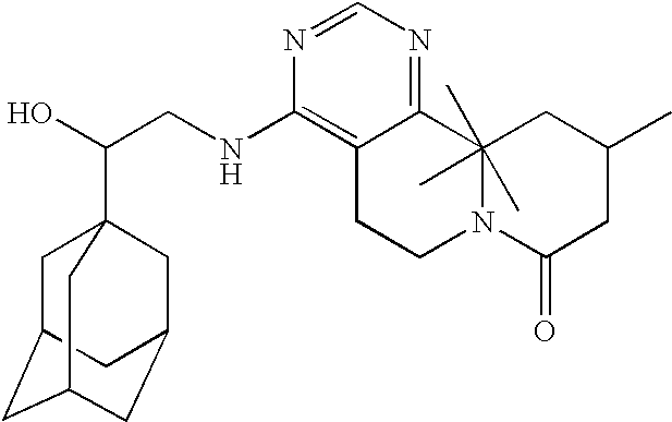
C(CNC1=C2C(=NC=N1)C1(C)(C)(C)N(CC2)C(=O)CC(C)C1)(O)C12CC3CC(CC(C1)C3)C2
